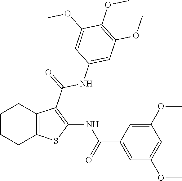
C1CCC2=C(C1)C(C(NC1=CC(OC)=C(OC)C(OC)=C1)=O)=C(NC(=O)C1=CC(OC)=CC(OC)=C1)S2
